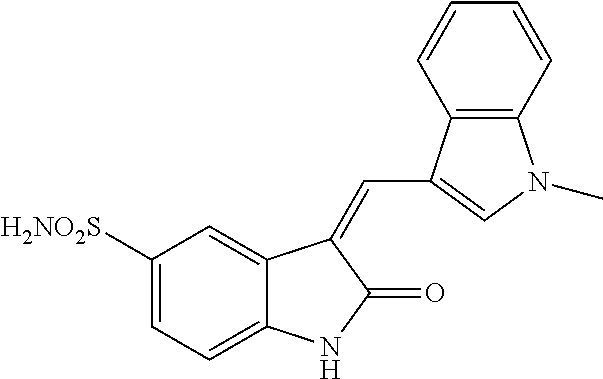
C1([SO2NH2])=CC=C2C(=C1)C(=CC1=CN(C)C3=C1C=CC=C3)C(=O)N2
